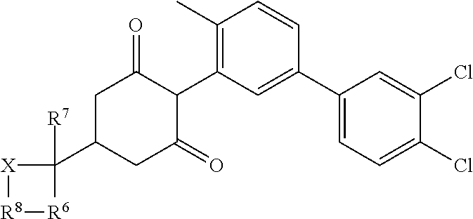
C1(C)=C(C2C(=O)CC(C3([R7])[X][R8][R6]3)CC2=O)C=C(C2=CC=C(Cl)C(Cl)=C2)C=C1
